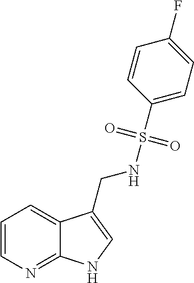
C1=CN=C2C(=C1)C(CNS(C1=CC=C(F)C=C1)(=O)=O)=CN2
